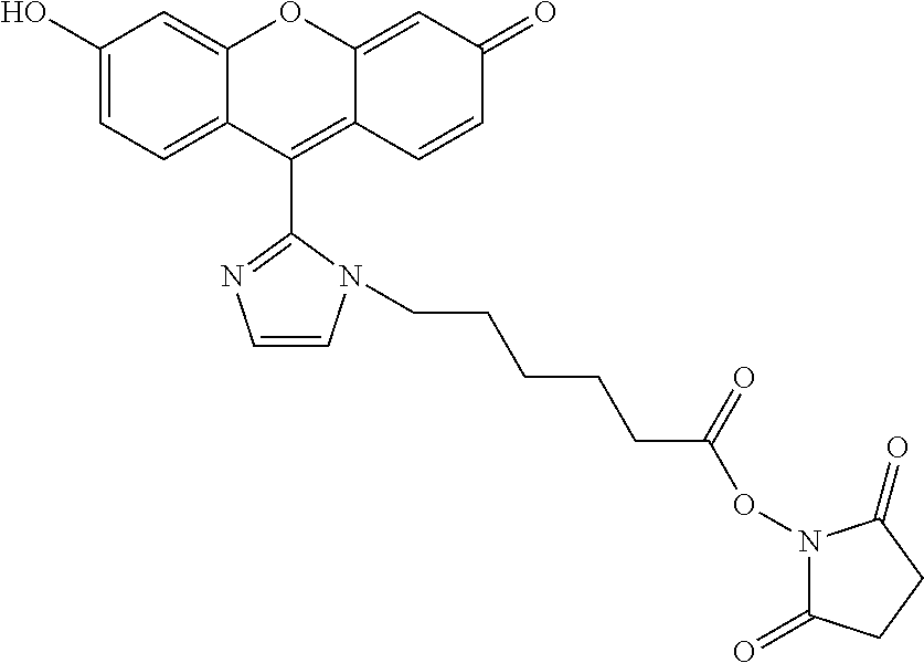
C12=CC(O)=CC=C1C(C1=NC=CN1CCCCCC(ON1C(=O)CCC1=O)=O)=C1C(=CC(=O)C=C1)O2
